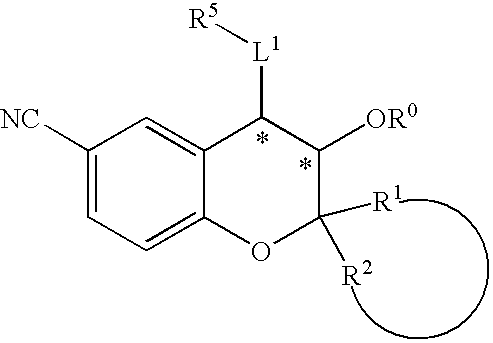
C1([NC])=CC=C2C(=C1)C([L1][R5])C([OR0])C([R2])([R1])O2
